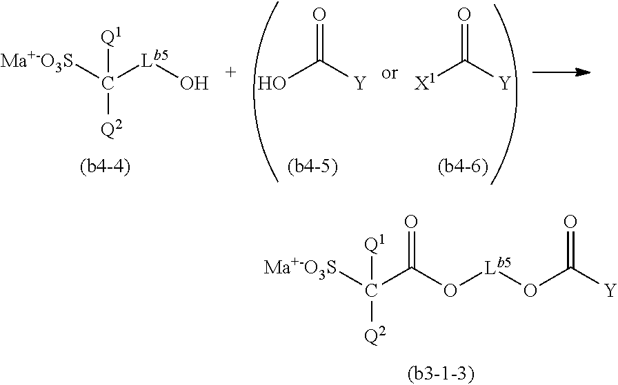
C([Q2])([Ma+-O3S])(C(=O)O[Lb5]OC([Y])=O)[Q1].C([Q2])([Ma+-O3S])([Lb5]O)[Q1].[X1]C([Y])=O.OC([Y])=O
